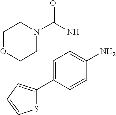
N1(C(NC2=C(N)C=CC(C3=CC=CS3)=C2)=O)CCOCC1
